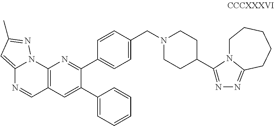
C1(C2=NN=C3N2CCCCC3)CCN(CC2=CC=C(C3=NC4=C(C=C3C3=CC=CC=C3)C=NC3=CC(C)=NN43)C=C2)CC1
